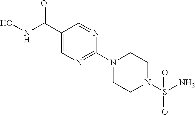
ONC(C1=CN=C(N2CCN(S(N)(=O)=O)CC2)N=C1)=O
